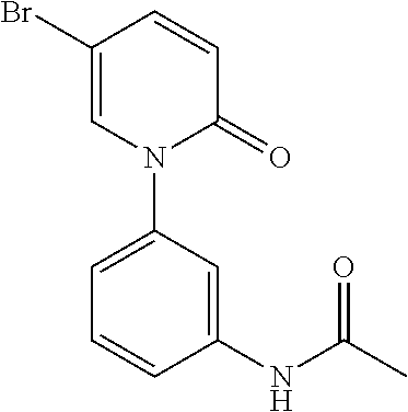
C1=CC(Br)=CN(C2=CC=CC(NC(C)=O)=C2)C1=O
